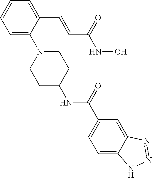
C1=C(N2CCC(NC(C3=CC=C4C(=C3)N=NN4)=O)CC2)C(C=CC(NO)=O)=CC=C1
